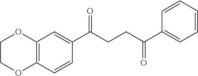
C1COC2=C(O1)C=C(C(CCC(C1=CC=CC=C1)=O)=O)C=C2
